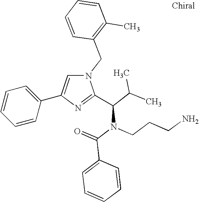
N1(CC2=C(C)C=CC=C2)C=C(C2=CC=CC=C2)N=C1C(C(C)C)N(C(=O)C1=CC=CC=C1)CCCN
